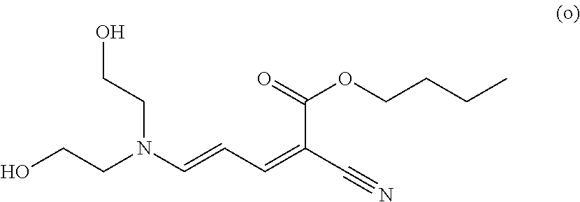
OCCN(C=CC=C(C#N)C(=O)OCCCC)CCO
